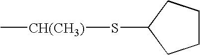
C1CCC(S[CH(CH3)]C)C1
